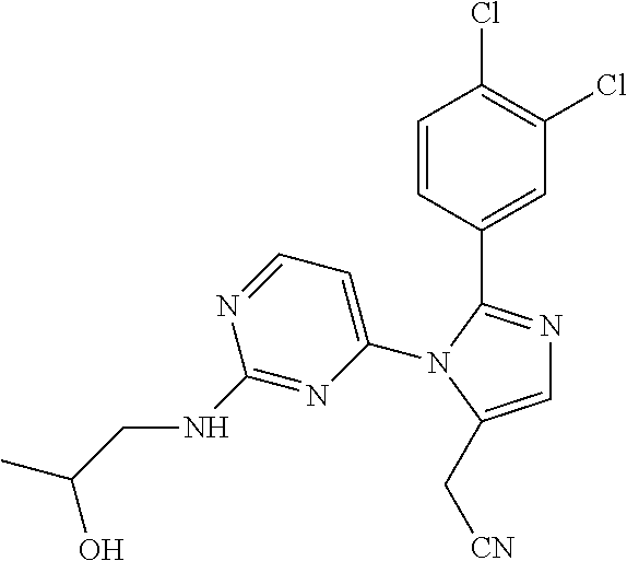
C1=C(N2C(C3=CC(Cl)=C(Cl)C=C3)=NC=C2C[CN])N=C(NCC(C)O)N=C1
